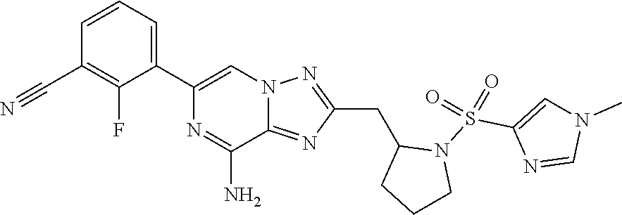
C1(C2=CC=CC(C#N)=C2F)=CN2C(=NC(CC3CCCN3S(C3=CN(C)C=N3)(=O)=O)=N2)C(N)=N1
